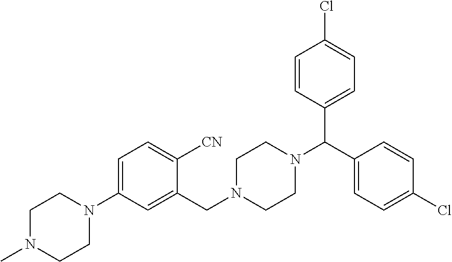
C1=C(N2CCN(C)CC2)C=C(CN2CCN(C(C3=CC=C(Cl)C=C3)C3=CC=C(Cl)C=C3)CC2)C([CN])=C1
